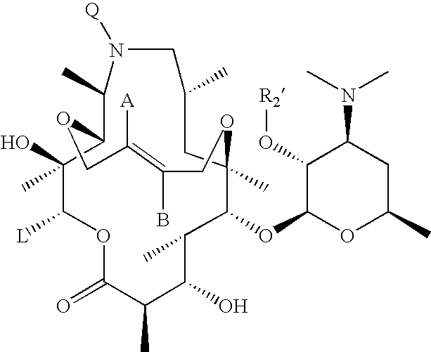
O1C(=O)C(C)C(O)C(C)C(OC2OC(C)CC(N(C)C)C2O[R2])C2(C)CC(C)CN([Q])C(C)C(C(C)(O)C1[L])OCC([A])=C(B)CO2
